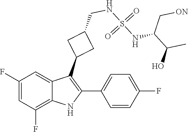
S(NCC1CC(C2=C(C3=CC=C(F)C=C3)NC3=C(F)C=C(F)C=C23)C1)(=O)(NC(C(O)C)C[ON])=O
